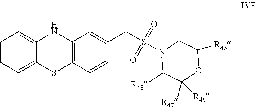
C1=CC=C2C(=C1)NC1=C(S2)C=CC(C(S(N2C([R48])C([R46])([R47])OC([R45])C2)(=O)=O)C)=C1
